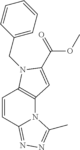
C1=CC2=NN=C(C)N2C2=C1N(CC1=CC=CC=C1)C(C(OC)=O)=C2
